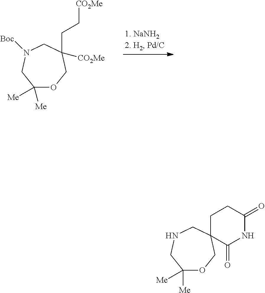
C1([Me])([Me])OCC([CO2Me])(CC[CO2Me])CN([Boc])C1.C1([Me])([Me])OCC2(CNC1)C(=O)NC(=O)CC2
